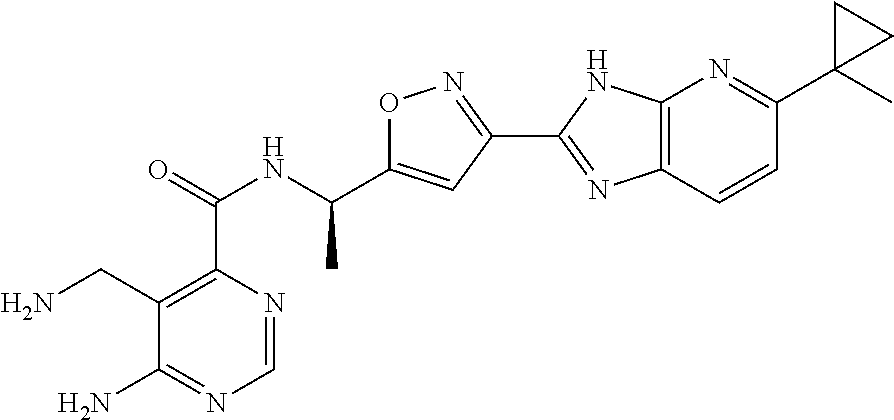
C1=NC(C(=O)NC(C2=CC(C3=NC4=C(N3)N=C(C3(C)CC3)C=C4)=NO2)C)=C(CN)C(N)=N1
